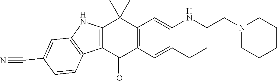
C12=C(C(=O)C3=C(C1(C)C)C=C(NCCN1CCCCC1)C(CC)=C3)C1=C(N2)C=C(C#N)C=C1
